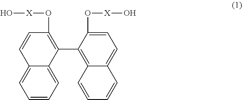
C1(O[X]O)=C(C2=C3C(=CC=C2O[X]O)C=CC=C3)C2=CC=CC=C2C=C1
